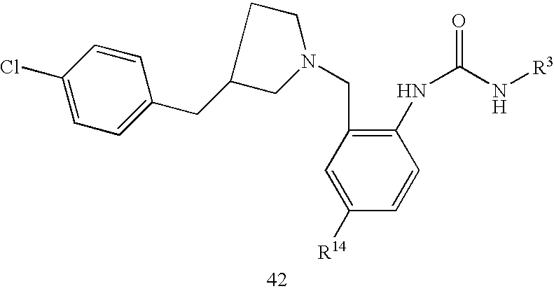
C1(CC2=CC=C(Cl)C=C2)CN(CC2=C(NC(N[R3])=O)C=CC([R14])=C2)CC1
